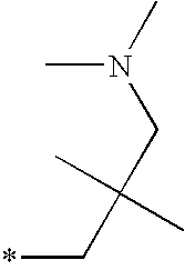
CN(C)CC(C*)(C)C
